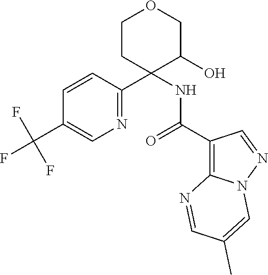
C1CC(C2=NC=C(C(F)(F)F)C=C2)(NC(C2=C3N(N=C2)C=C(C)C=N3)=O)C(O)CO1
